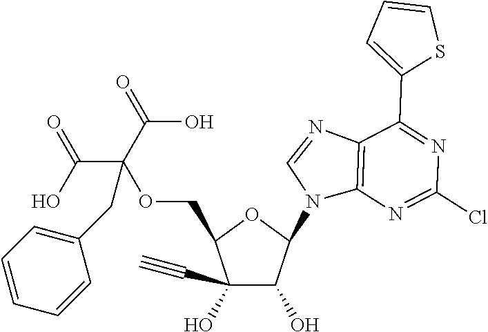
C1(C#C)(O)C(O)C(N2C3=C(N=C2)C(C2=CC=CS2)=NC(Cl)=N3)OC1COC(CC1=CC=CC=C1)(C(=O)O)C(O)=O
